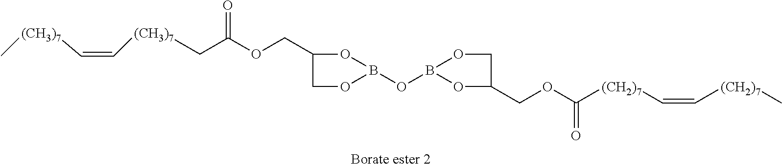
C(=C[(CH3)7]CC(OCC1COB(OB2OCC(COC([(CH2)7]C=C[(CH2)7]C)=O)O2)O1)=O)[(CH3)7]C
